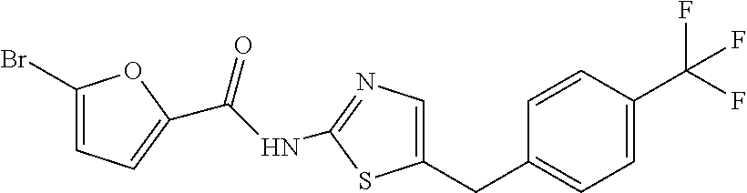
C1=CC(C(F)(F)F)=CC=C1CC1=CN=C(NC(=O)C2=CC=C(Br)O2)S1
